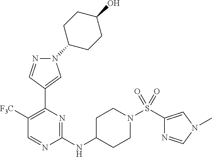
C1([F3C])=C(C2=CN(C3CCC(O)CC3)N=C2)N=C(NC2CCN(S(C3=CN(C)C=N3)(=O)=O)CC2)N=C1
